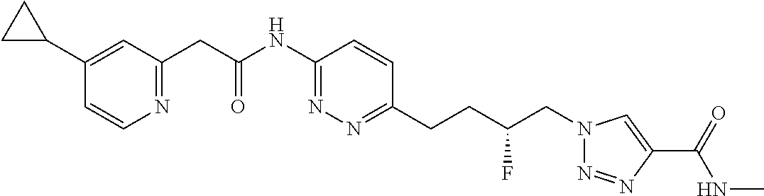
C1(C2=CC(CC(NC3=NN=C(CCC(CN4N=NC(C(=O)NC)=C4)F)C=C3)=O)=NC=C2)CC1
